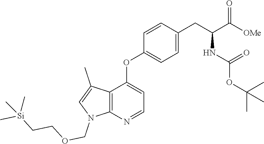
C1=CC(CC(C([OMe])=O)NC(OC(C)(C)C)=O)=CC=C1OC1=CC=NC2=C1C(C)=CN2COCC[Si](C)(C)C
